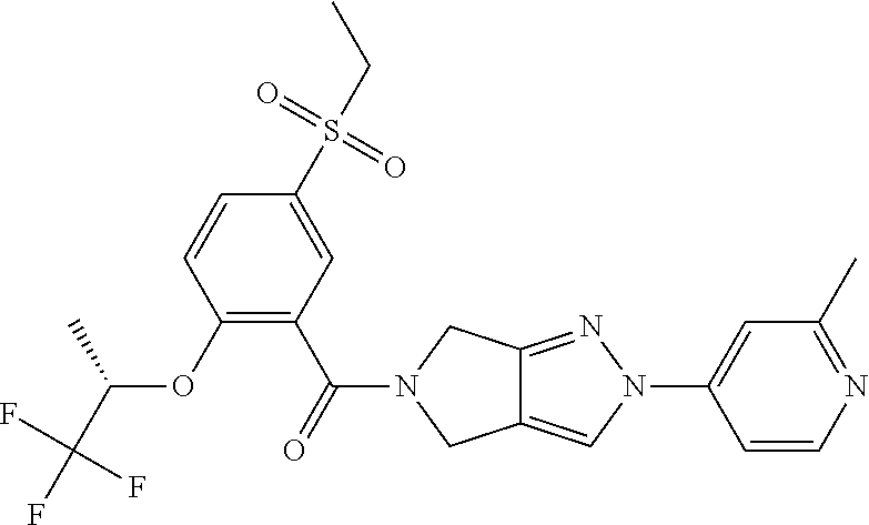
O(C1=C(C(=O)N2CC3=CN(C4=CC(C)=NC=C4)N=C3C2)C=C(S(CC)(=O)=O)C=C1)C(C(F)(F)F)C
